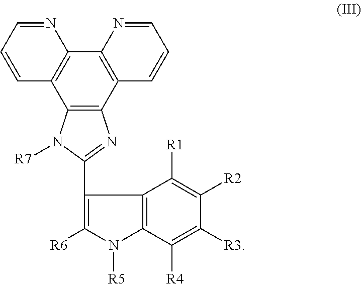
C12=C(C3=C(C4=C1C=CC=N4)N=CC=C3)N=C(C1=C([R6])N([R5])C3=C1C([R1])=C([R2])C([R3])=C3[R4])N2[R7]
